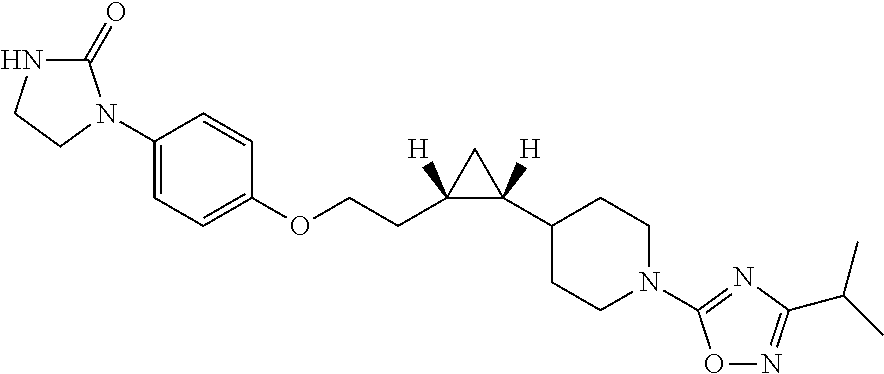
C1(C2([H])C(CCOC3=CC=C(N4C(=O)NCC4)C=C3)([H])C2)CCN(C2=NC(C(C)C)=NO2)CC1
